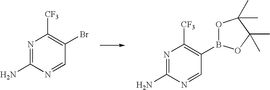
N1=C(N)N=CC(Br)=C1[CF3].N1=C(N)N=CC(B2OC(C)(C)C(C)(C)O2)=C1[CF3]
